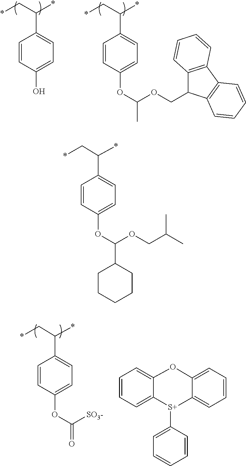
*CC(*)C1=CC=C(OC(OCC(C)C)C2CCCCC2)C=C1.*CC(*)C1=CC=C(O)C=C1.*CC(*)C1=CC=C(OC(OCC2C3=C(C4=C2C=CC=C4)C=CC=C3)C)C=C1.C1=CC=C2C(=C1)OC1=CC=CC=C1[S+]2C1=CC=CC=C1.*CC(*)C1=CC=C(OC([SO3-])=O)C=C1
